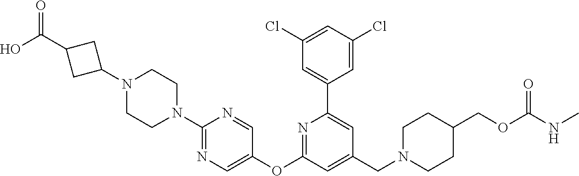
C1(Cl)=CC(Cl)=CC(C2=CC(CN3CCC(COC(NC)=O)CC3)=CC(OC3=CN=C(N4CCN(C5CC(C(O)=O)C5)CC4)N=C3)=N2)=C1
